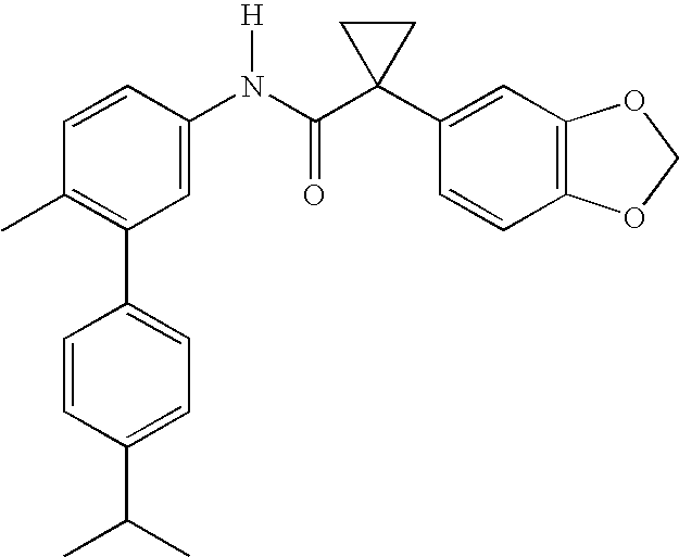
C1=CC(N(C(C2(C3=CC4=C(C=C3)OCO4)CC2)=O)[H])=CC(C2=CC=C(C(C)C)C=C2)=C1C
